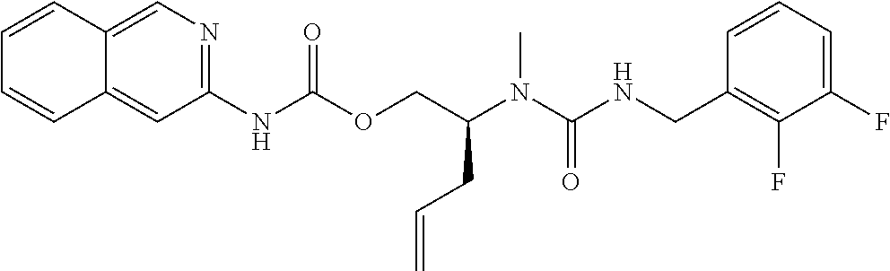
C1=CC(CNC(N(C(COC(NC2=NC=C3C(=C2)C=CC=C3)=O)CC=C)C)=O)=C(F)C(F)=C1
